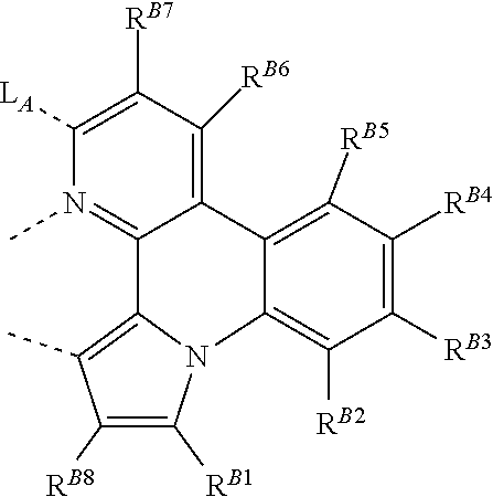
N12C([RB1])=C([RB8])C(C)=C1C1=N(C)C([LA])=C([RB7])C([RB6])=C1C1=C([RB5])C([RB4])=C([RB3])C([RB2])=C21
